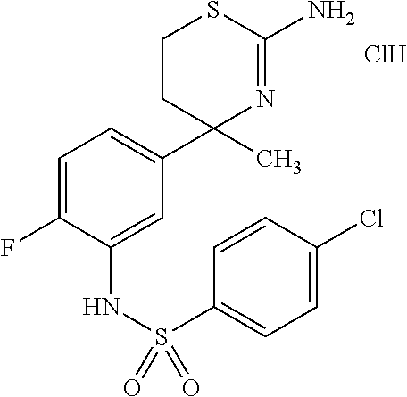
C1CC(C)(C2=CC=C(F)C(NS(C3=CC=C(Cl)C=C3)(=O)=O)=C2)N=C(N)S1.Cl
